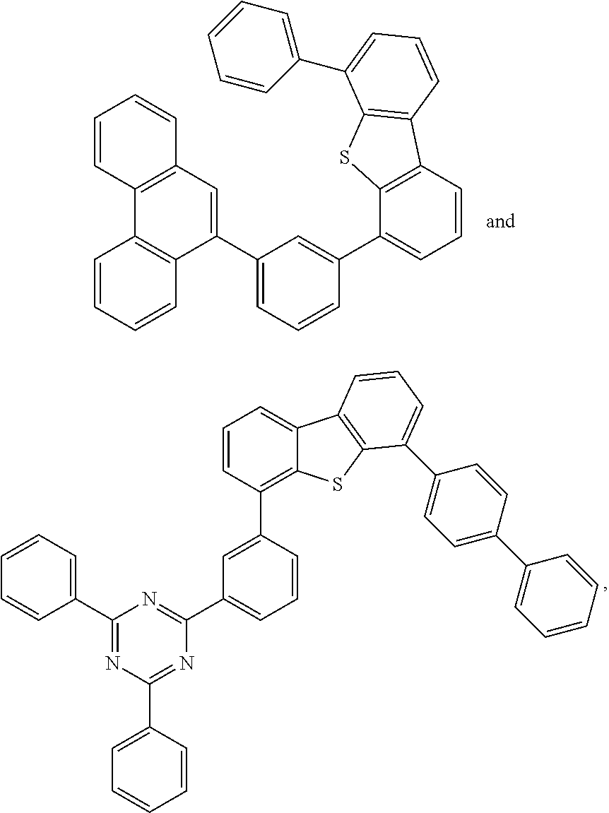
C1=CC2=C(C=C1)C=C(C1=CC=CC(C3=CC=CC4=C3SC3=C4C=CC=C3C3=CC=CC=C3)=C1)C1=C2C=CC=C1.C1=CC=C(C2=NC(C3=CC=CC=C3)=NC(C3=CC=CC(C4=C5C(=CC=C4)C4=C(S5)C(C5=CC=C(C6=CC=CC=C6)C=C5)=CC=C4)=C3)=N2)C=C1
